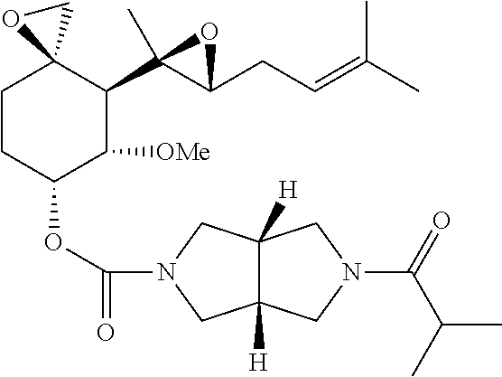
C1CC(OC(=O)N2CC3([H])C([H])(C2)CN(C(=O)C(C)C)C3)C([OMe])C(C2(C)C(CC=C(C)C)O2)C12CO2
